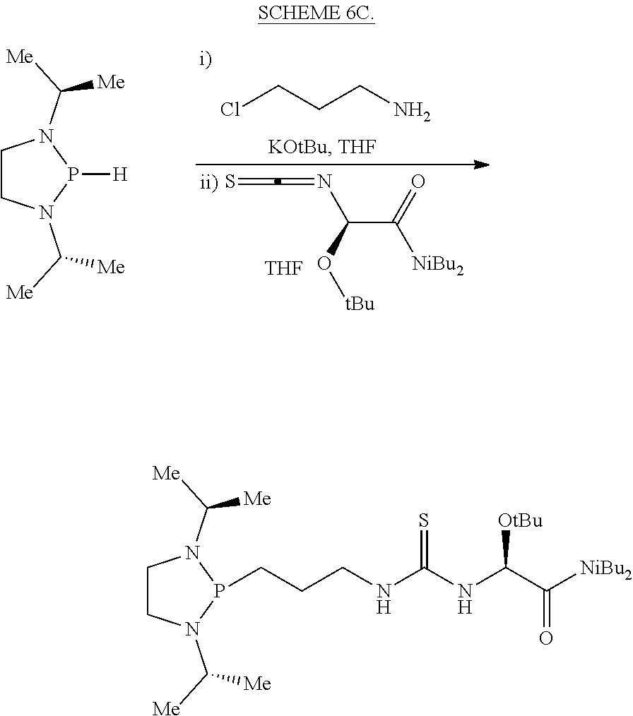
S=C=NC(C([NiBu2])=O)O[tBu].[THF].ClCCCN.C1CN(C([Me])[Me])P([H])N1C([Me])[Me].C1CN(C([Me])[Me])P(CCCNC(NC(C([NiBu2])=O)[OtBu])=S)N1C([Me])[Me]
